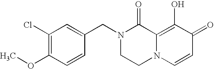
C1(Cl)=C(OC)C=CC(CN2CCN3C(=C(O)C(=O)C=C3)C2=O)=C1
